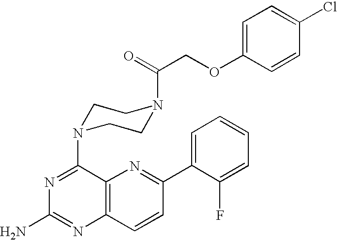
N1=C(N2CCN(C(COC3=CC=C(Cl)C=C3)=O)CC2)C2=C(N=C1N)C=CC(C1=CC=CC=C1F)=N2
